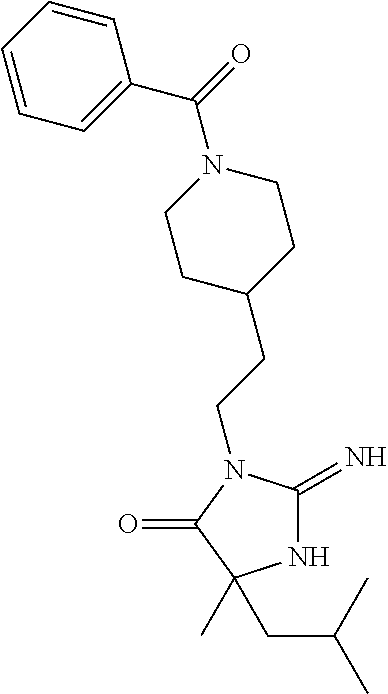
N1C(=N)N(CCC2CCN(C(C3=CC=CC=C3)=O)CC2)C(=O)C1(C)CC(C)C
